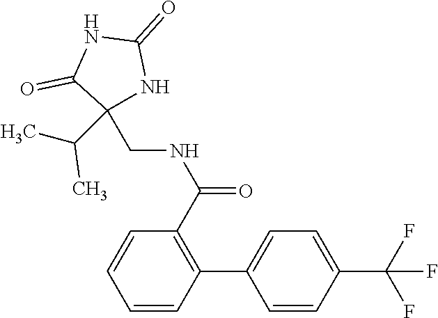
C1=CC(C(F)(F)F)=CC=C1C1=C(C(NCC2(C(C)C)NC(=O)NC2=O)=O)C=CC=C1
